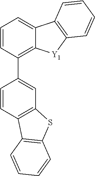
C1=CC2=C(C=C1C1=C3C(=CC=C1)C1=C([Y1]3)C=CC=C1)SC1=C2C=CC=C1
